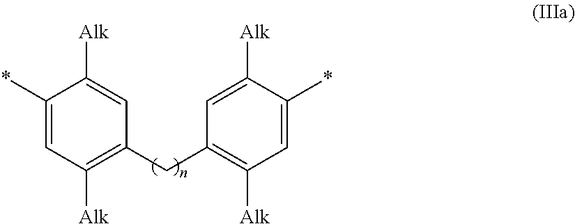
C1(*)=CC([Alk])=C(CC2=C([Alk])C=C(*)C([Alk])=C2)C=C1[Alk]
